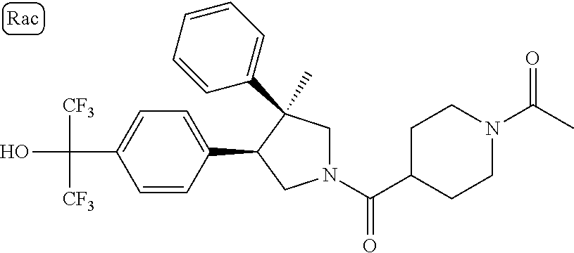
C(C1=CC=C(C2CN(C(=O)C3CCN(C(=O)C)CC3)CC2(C)C2=CC=CC=C2)C=C1)(O)([CF3])[CF3]
